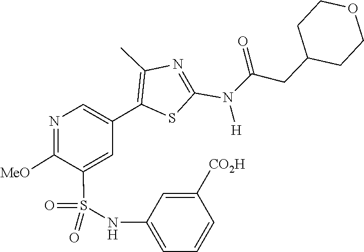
C(N(C1=NC(C)=C(C2=CN=C([MeO])C(S(=O)(=O)NC3=CC=CC([CO2H])=C3)=C2)S1)[H])(=O)CC1CCOCC1
